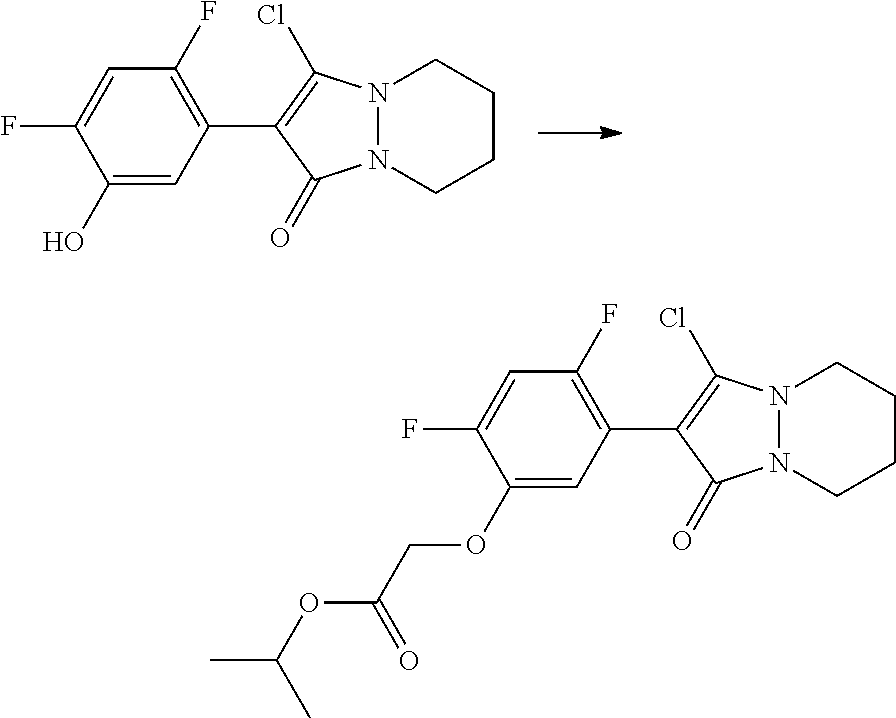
N12N(CCCC1)C(=O)C(C1=C(F)C=C(F)C(O)=C1)=C2Cl.N12N(CCCC1)C(=O)C(C1=C(F)C=C(F)C(OCC(OC(C)C)=O)=C1)=C2Cl
